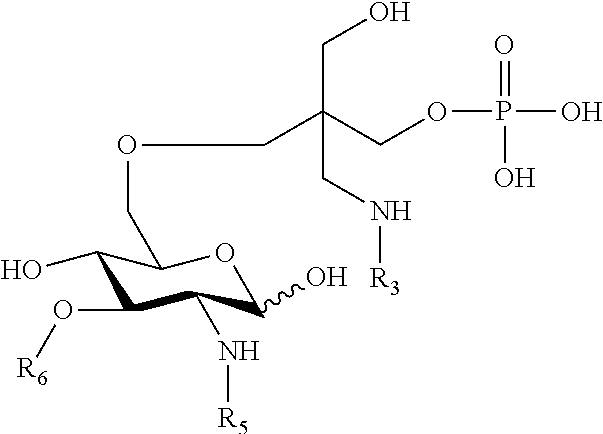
O(P(O)(=O)O)CC(COCC1C(O)C(O[R6])C(N[R5])C(O)O1)(CO)CN[R3]
